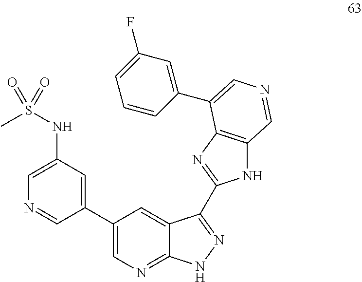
CS(NC1=CN=CC(C2=CN=C3C(=C2)C(C2=NC4=C(N2)C=NC=C4C2=CC(F)=CC=C2)=NN3)=C1)(=O)=O
